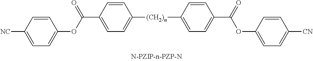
[(CH2)n](C1=CC=C(C(=O)OC2=CC=C([CN])C=C2)C=C1)C1=CC=C(C(=O)OC2=CC=C([CN])C=C2)C=C1
